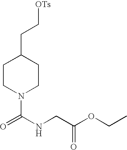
C1CN(C(=O)NCC(OCC)=O)CCC1CC[OTs]
